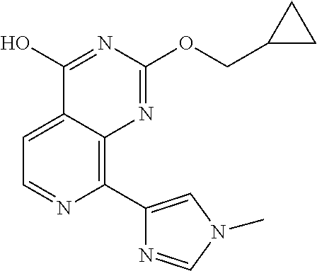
C1=C2C(=C(C3=CN(C)C=N3)N=C1)N=C(OCC1CC1)N=C2O
